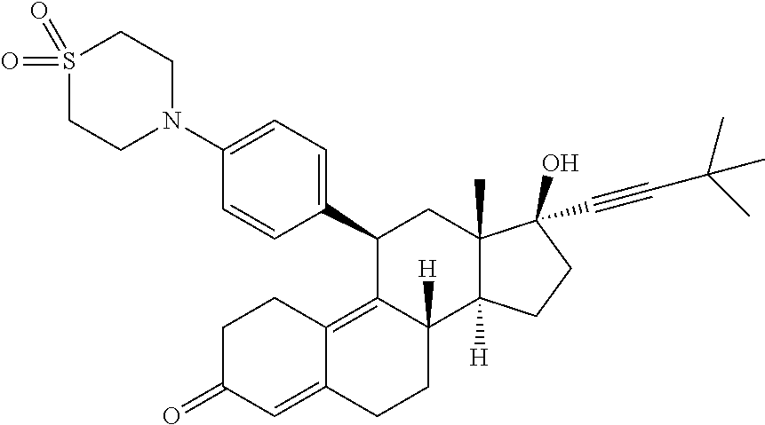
C1(C2=CC=C(N3CCS(=O)(=O)CC3)C=C2)C2=C3C(=CC(=O)CC3)CCC2([H])C2([H])C(C)(C1)C(C#CC(C)(C)C)(O)CC2
